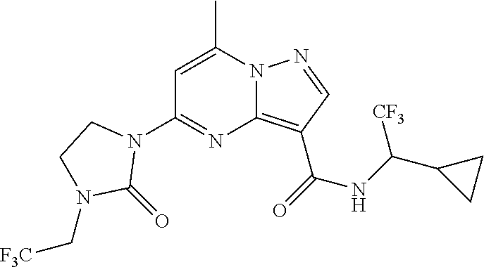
C1=C(C)N2C(=C(C(=O)NC(C3CC3)[CF3])C=N2)N=C1N1CCN(C[F3C])C1=O
